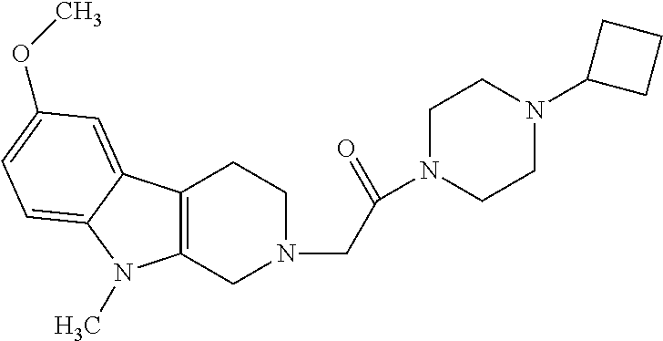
C12=C(CN(CC(=O)N3CCN(C4CCC4)CC3)CC1)N(C)C1=CC=C(OC)C=C21
